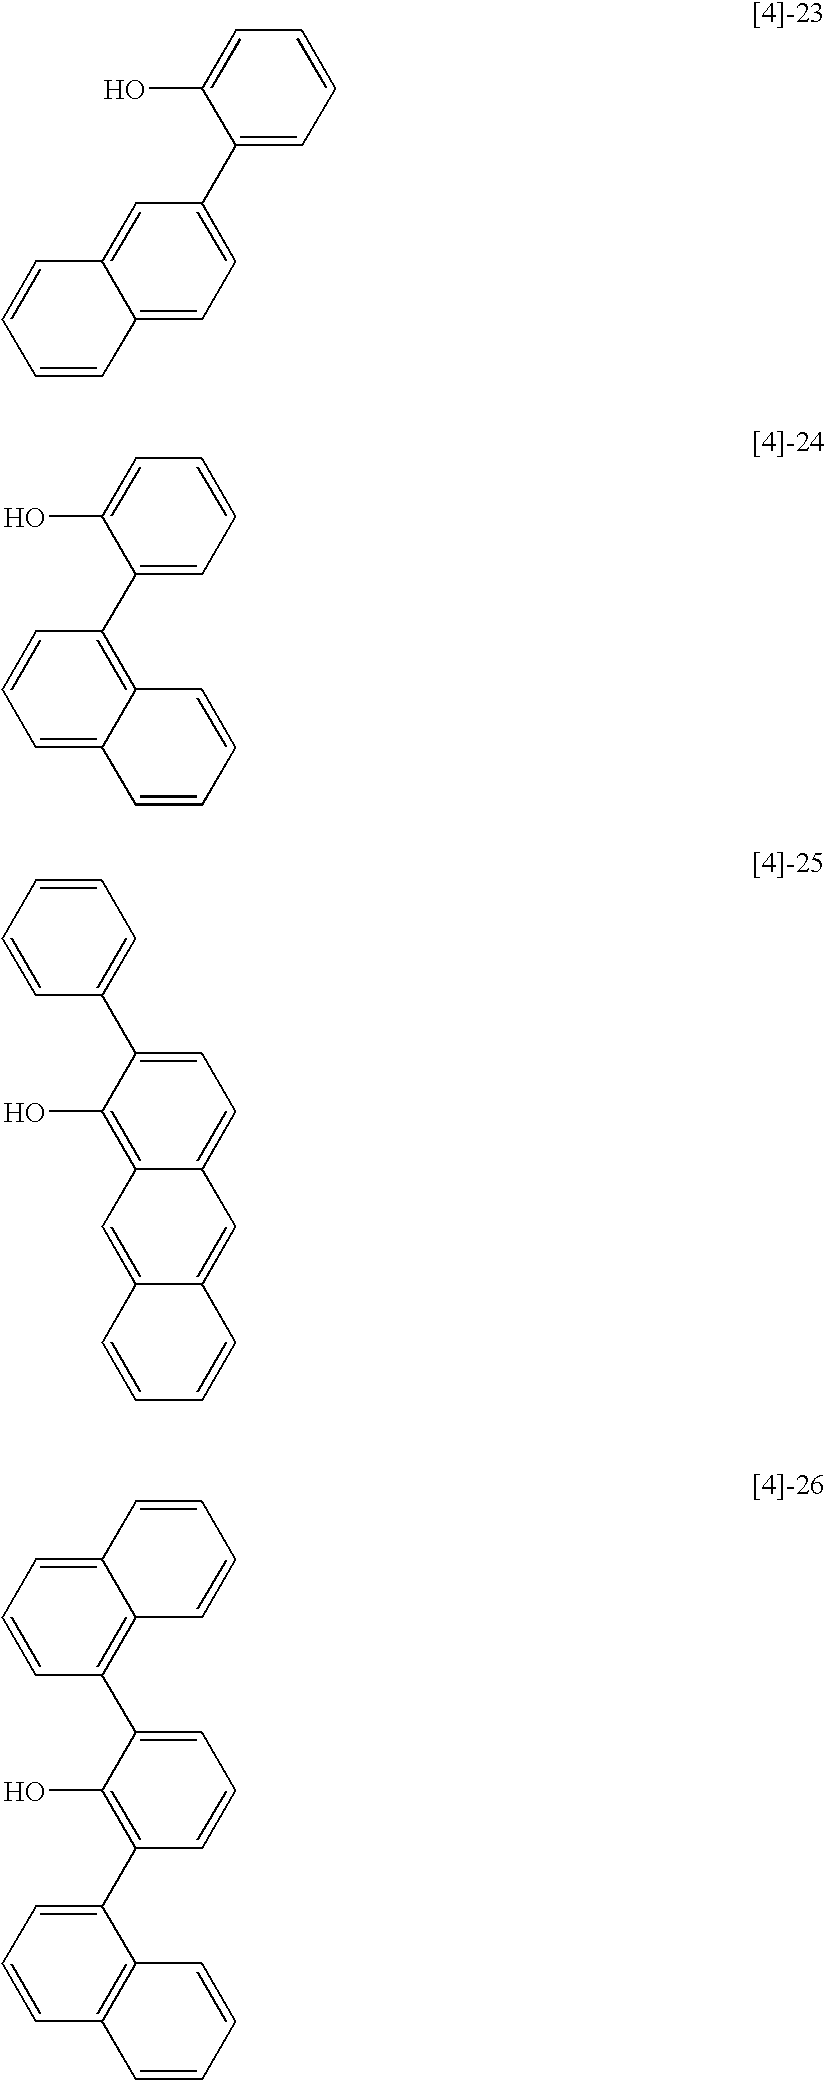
C1(C2=CC=C3C(=C2)C=CC=C3)=CC=CC=C1O.C1(C2=C3C(=CC=C2)C=CC=C3)=CC=CC=C1O.C1=C(C2=CC=CC=C2)C(O)=C2C(=C1)C=C1C(=C2)C=CC=C1.C1=C(C2=C3C(=CC=C2)C=CC=C3)C(O)=C(C2=CC=CC3=C2C=CC=C3)C=C1
